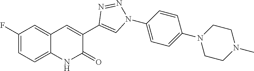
C12=CC=C(F)C=C1C=C(C1=CN(C3=CC=C(N4CCN(C)CC4)C=C3)N=N1)C(=O)N2
